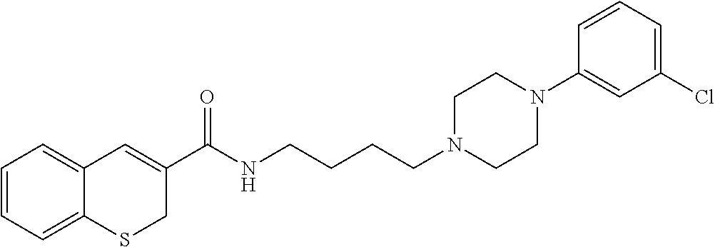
C1=CC=C2C(=C1)C=C(C(NCCCCN1CCN(C3=CC(Cl)=CC=C3)CC1)=O)CS2
